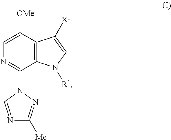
C12=C(C([X1])=CN1[R1])C([OMe])=CN=C2N1C=NC([Me])=N1
